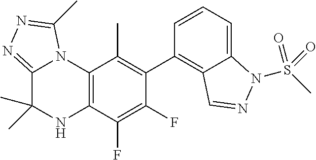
C1(C2=C3C(=CC=C2)N(S(C)(=O)=O)N=C3)=C(C)C2=C(C(F)=C1F)NC(C)(C)C1=NN=C(C)N21
